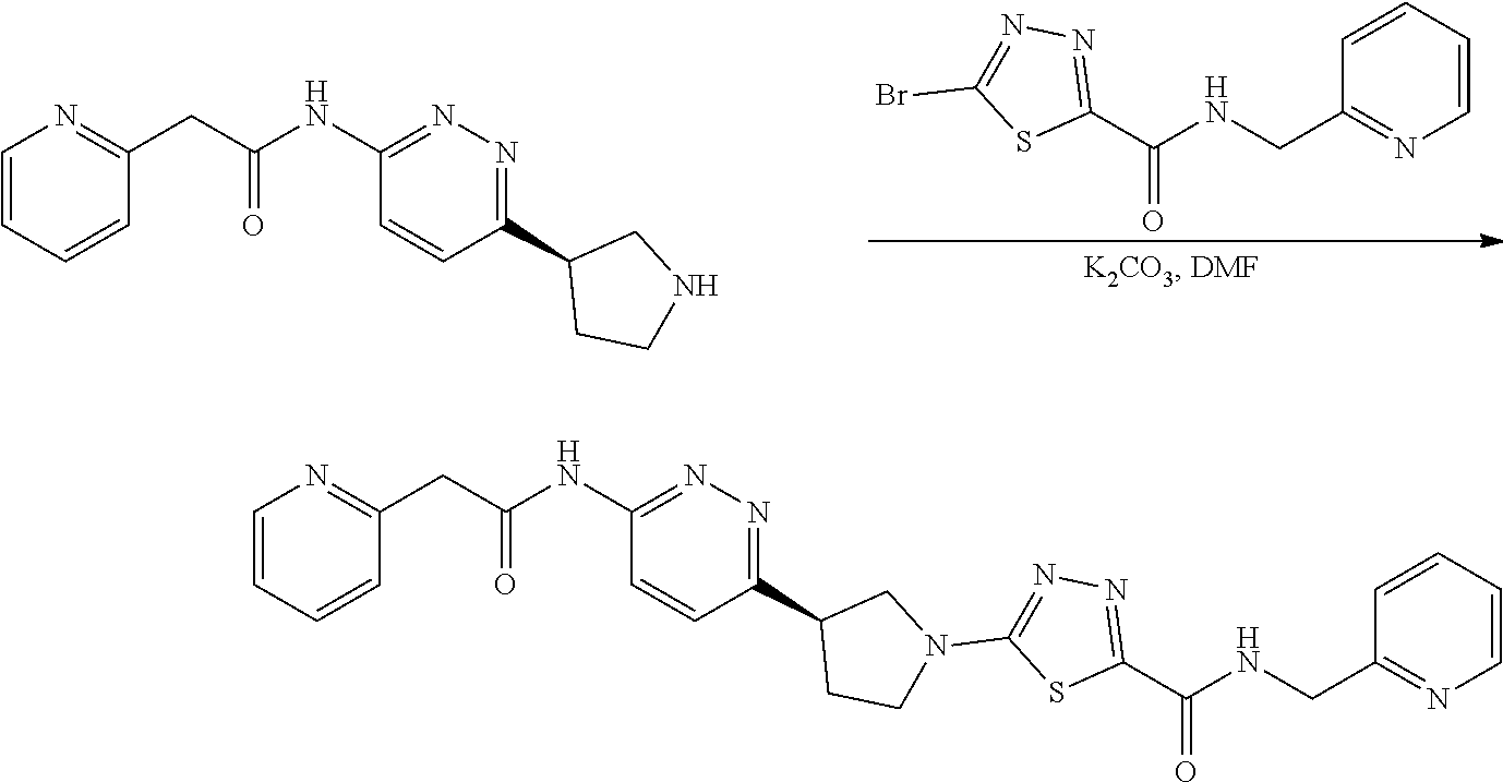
C1=CC=CC(CNC(C2=NN=C(Br)S2)=O)=N1.C1=CC=CC(CC(NC2=NN=C(C3CCNC3)C=C2)=O)=N1.C1=CC=CC(CC(NC2=NN=C(C3CCN(C4=NN=C(C(NCC5=NC=CC=C5)=O)S4)C3)C=C2)=O)=N1
